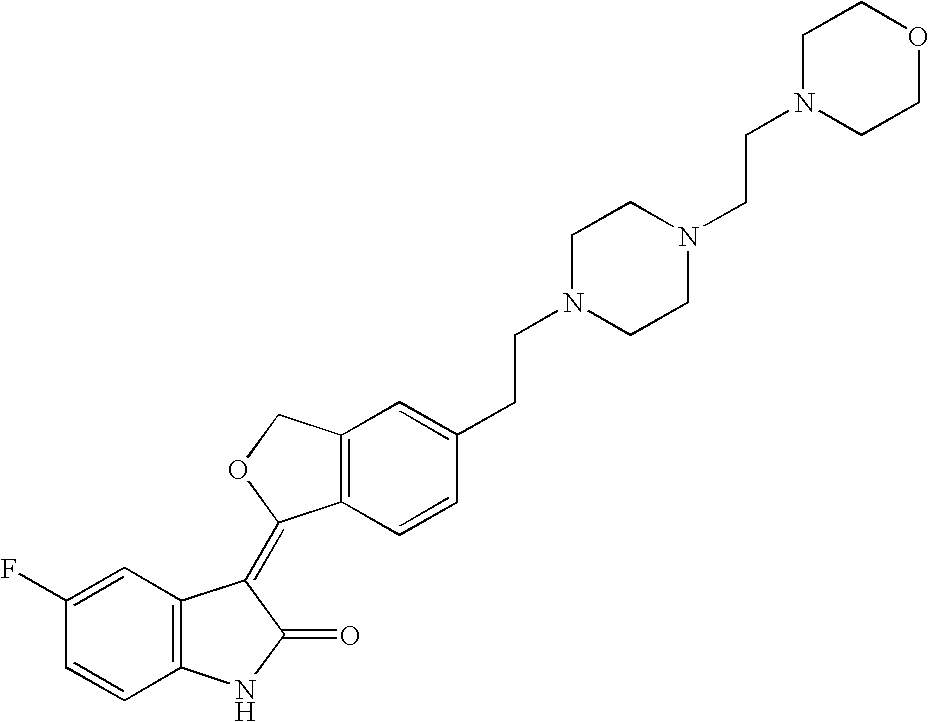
C1=C(F)C=CC2=C1C(=C1C3=C(CO1)C=C(CCN1CCN(CCN4CCOCC4)CC1)C=C3)C(=O)N2
